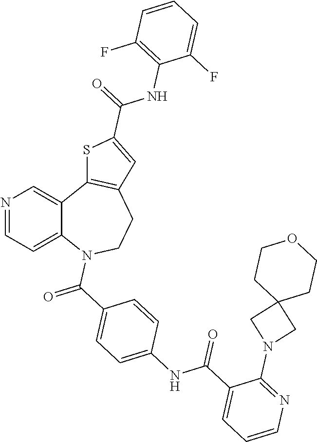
N1=CC=C2C(=C1)C1=C(CCN2C(C2=CC=C(NC(C3=CC=CN=C3N3CC4(C3)CCOCC4)=O)C=C2)=O)C=C(C(=O)NC2=C(F)C=CC=C2F)S1
